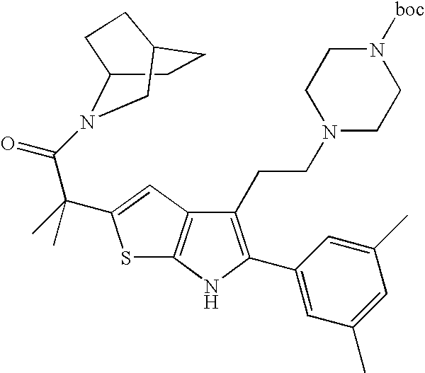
C1CC2N(C(=O)C(C)(C)C3=CC4=C(S3)NC(C3=CC(C)=CC(C)=C3)=C4CCN3CCN([boc])CC3)CC1CC2
